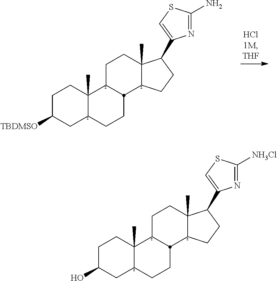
C1C(O)CC2C(C)(C1)C1CCC3(C)C(C4=CSC([NH3Cl])=N4)CCC3C1CC2.C1C([TBDMSO])CC2C(C)(C1)C1CCC3(C)C(C4=CSC(N)=N4)CCC3C1CC2
